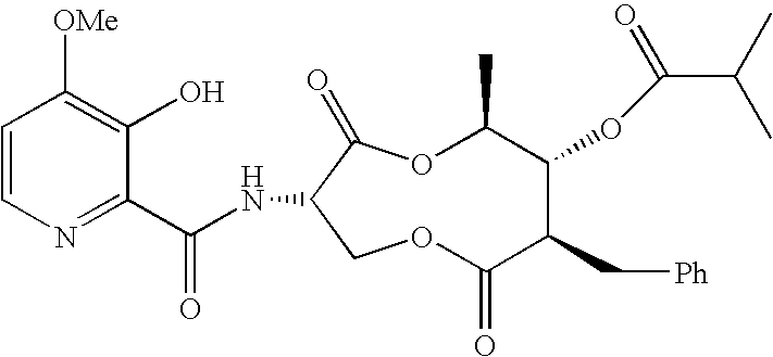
C1=CC([OMe])=C(O)C(C(NC2C(=O)OC(C)C(OC(=O)C(C)C)C(C[Ph])C(=O)OC2)=O)=N1
